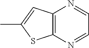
C12=C(N=CC=N1)SC(C)=C2
